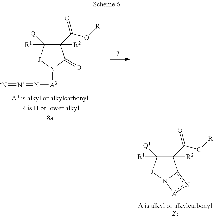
C1(C(O[R])=O)([R2])C([R1])([Q1])[J]N2c1n[A]2.C1(C(O[R])=O)([R2])C([R1])([Q1])[J]N([A3]N=[N+]=[-N])C1=O
